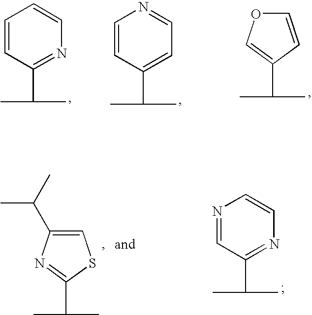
C1=CC(C(C)C)=NC=C1.C1=CC(C(C)C)=CC=N1.C1=CC(C(C)C)=CO1.C1=C(C(C)C)N=C(C(C)C)S1.N1=CC(C(C)C)=NC=C1
